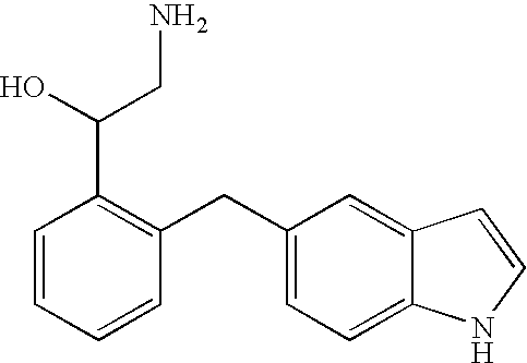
C1=CC=CC(CC2=CC=C3C(=C2)C=CN3)=C1C(O)CN
